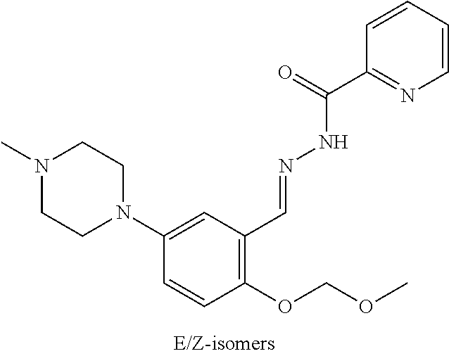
C1(N2CCN(C)CC2)=CC(C=NNC(C2=NC=CC=C2)=O)=C(OCOC)C=C1
